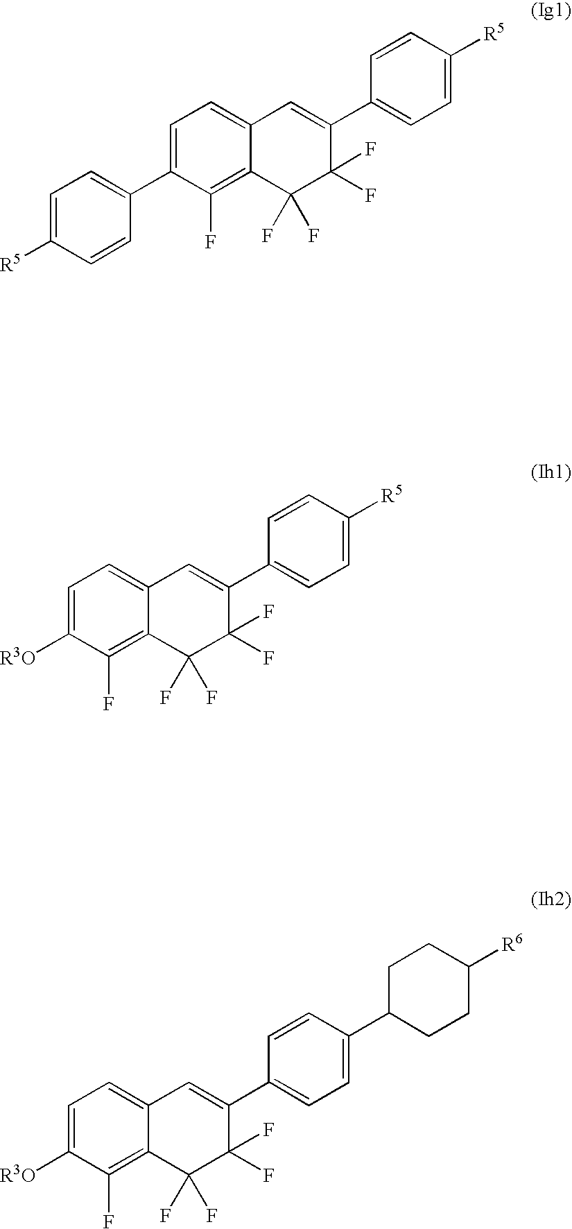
C1(F)=C2C(=CC=C1C1=CC=C([R5])C=C1)C=C(C1=CC=C([R5])C=C1)C(F)(F)C2(F)F.C1(F)=C2C(=CC=C1[R3O])C=C(C1=CC=C([R5])C=C1)C(F)(F)C2(F)F.C1(F)=C2C(=CC=C1[R3O])C=C(C1=CC=C(C3CCC([R6])CC3)C=C1)C(F)(F)C2(F)F
